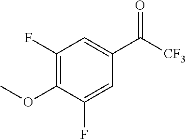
C1(F)=C(OC)C(F)=CC(C([CF3])=O)=C1
